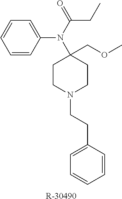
C1=CC(N(C(=O)CC)C2(COC)CCN(CCC3=CC=CC=C3)CC2)=CC=C1.[R-30490]
